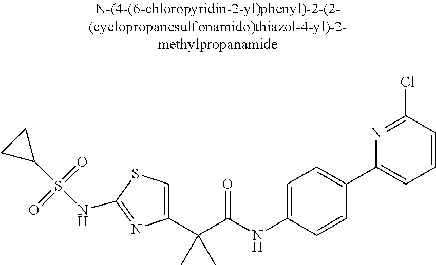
C1(C(C(NC2=CC=C(C3=CC=CC(Cl)=N3)C=C2)=O)(C)C)=CSC(NS(C2CC2)(=O)=O)=N1
